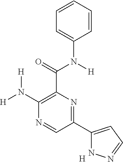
C1=C(N(C(C2=C(N([H])[H])N=CC(C3=CC=NN3)=N2)=O)[H])C=CC=C1.[H]
